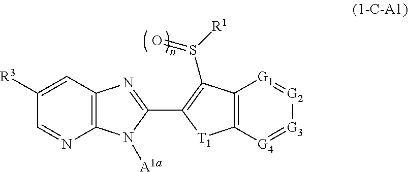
C1([R3])=CC2=C(N=C1)N([A1a])C(C1=C(S([R1])=O)C3=C([T1]1)[G4]=[G3][G2]=[G1]3)=N2
